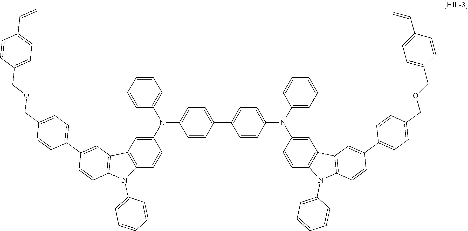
C1=C(N(C2=CC=C(C3=CC=C(N(C4=CC5=C(C=C4)N(C4=CC=CC=C4)C4=C5C=C(C5=CC=C(COCC6=CC=C(C=C)C=C6)C=C5)C=C4)C4=CC=CC=C4)C=C3)C=C2)C2=CC3=C(C=C2)N(C2=CC=CC=C2)C2=C3C=C(C3=CC=C(COCC4=CC=C(C=C)C=C4)C=C3)C=C2)C=CC=C1
